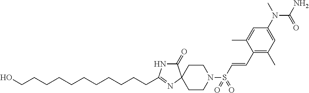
C(CC1=NC2(CCN(S(=O)(=O)C=CC3=C(C)C=C(N(C)C(=O)N)C=C3C)CC2)C(=O)N1)CCCCCCCCCO
